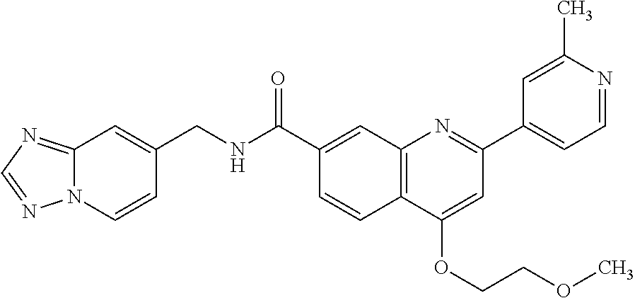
C1(C(NCC2=CC3=NC=NN3C=C2)=O)=CC2=C(C=C1)C(OCCOC)=CC(C1=CC=NC(C)=C1)=N2
